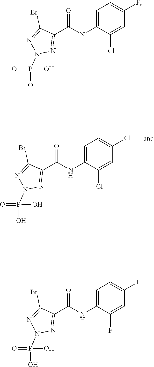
C1=C(NC(C2=NN(P(O)(O)=O)N=C2Br)=O)C(Cl)=CC(Cl)=C1.C1=C(NC(C2=NN(P(O)(O)=O)N=C2Br)=O)C(Cl)=CC(F)=C1.C1=C(NC(C2=NN(P(O)(O)=O)N=C2Br)=O)C(F)=CC(F)=C1
